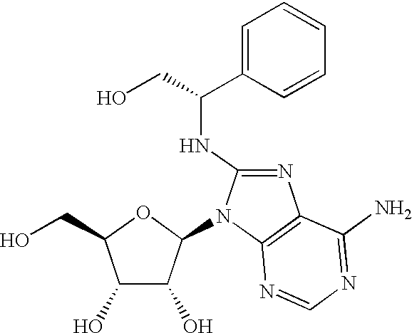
C1(O)C(O)C(N2C(NC(CO)C3=CC=CC=C3)=NC3=C2N=CN=C3N)OC1CO
